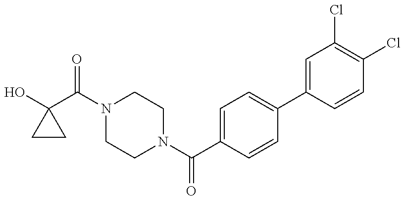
C1(O)(C(N2CCN(C(C3=CC=C(C4=CC(Cl)=C(Cl)C=C4)C=C3)=O)CC2)=O)CC1
